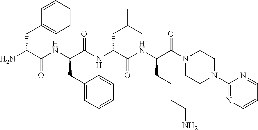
C1(CC(NC(C(N)CC2=CC=CC=C2)=O)C(NC(C(NC(CCCCN)C(=O)N2CCN(C3=NC=CC=N3)CC2)=O)CC(C)C)=O)=CC=CC=C1
